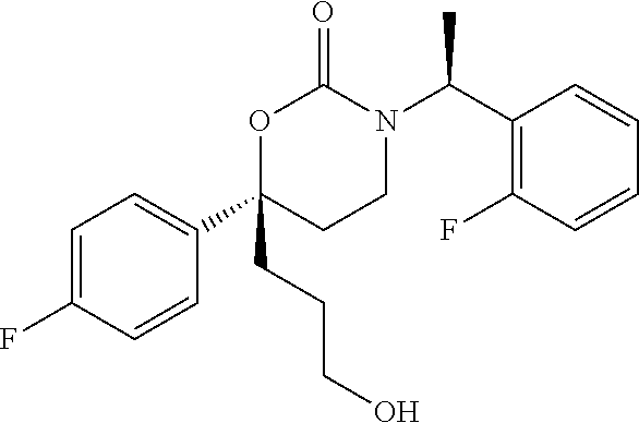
C1(CCCO)(C2=CC=C(F)C=C2)CCN(C(C2=C(F)C=CC=C2)C)C(=O)O1
